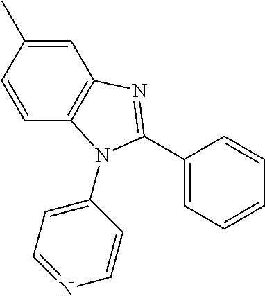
C1=CC2=C(C=C1C)N=C(C1=CC=CC=C1)N2C1=CC=NC=C1
